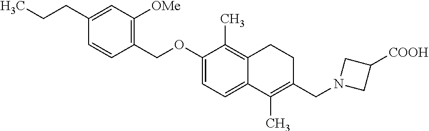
C1=C(CCC)C=CC(COC2=CC=C3C(=C2C)CCC(CN2CC([COOH])C2)=C3C)=C1[OMe]
